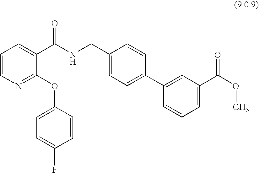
C1(CNC(C2=CC=CN=C2OC2=CC=C(F)C=C2)=O)=CC=C(C2=CC(C(OC)=O)=CC=C2)C=C1
